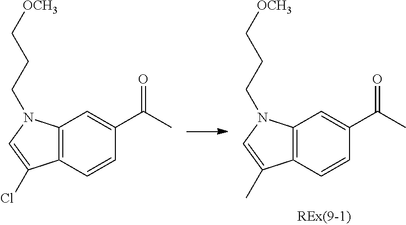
C12=C(C=CC(C(C)=O)=C1)C(Cl)=CN2CCC[OCH3].C12=C(C=CC(C(C)=O)=C1)C(C)=CN2CCC[OCH3]
